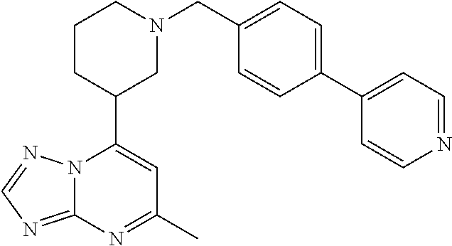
N12C(=NC=N1)N=C(C)C=C2C1CN(CC2=CC=C(C3=CC=NC=C3)C=C2)CCC1
